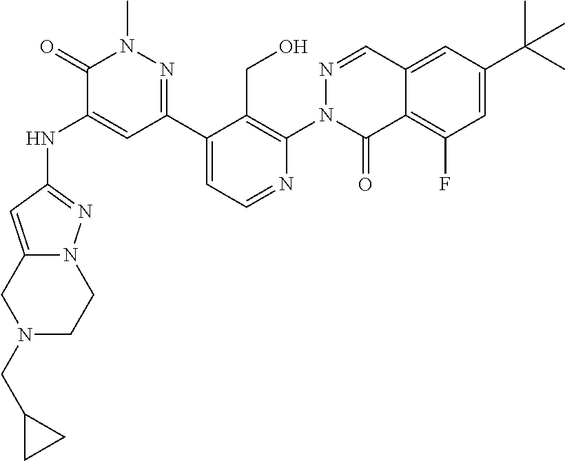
N(C1=CC(C2=CC=NC(N3C(=O)C4=C(F)C=C(C(C)(C)C)C=C4C=N3)=C2CO)=NN(C)C1=O)C1=NN2C(=C1)CN(CC1CC1)CC2
